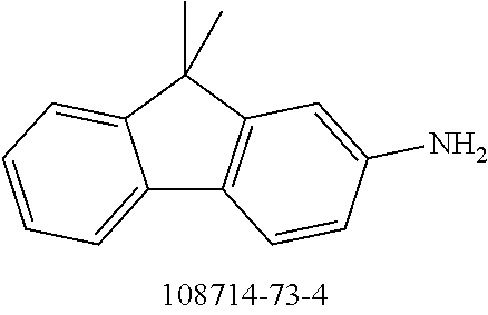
C12=CC=CC=C1C(C)(C)C1=C2C=CC(N)=C1
